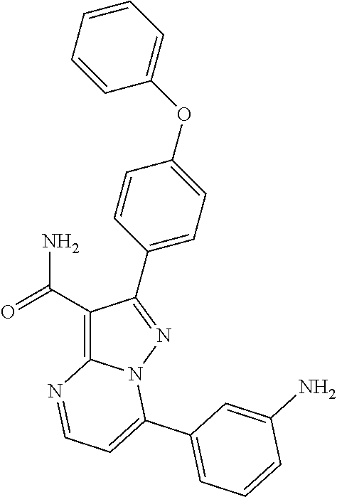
C1(C(=O)N)=C2N(N=C1C1=CC=C(OC3=CC=CC=C3)C=C1)C(C1=CC=CC(N)=C1)=CC=N2
